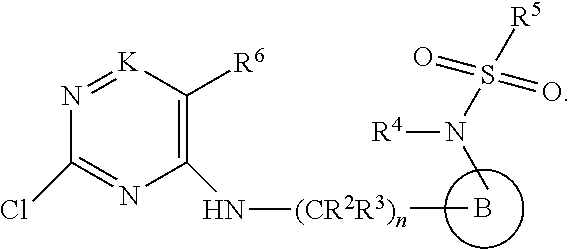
B.CN(S([R5])(=O)=O)[R4].C[(CR2R3)n]NC1=C([R6])[K]=NC(Cl)=N1
